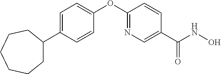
C1=C(C2CCCCCC2)C=CC(OC2=NC=C(C(NO)=O)C=C2)=C1
